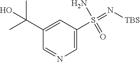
C1=C(S(=N[TBS])(N)=O)C=C(C(O)(C)C)C=N1
